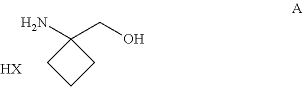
C1C(N)(CO)CC1.[HX]
